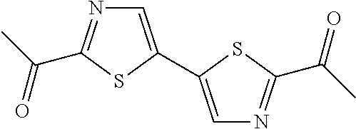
C(C1=NC=C(C2=CN=C(C(C)=O)S2)S1)(C)=O
